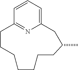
C1=CC=C2N=C1CCCCCCCC(C)C2
